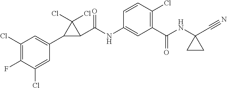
C1=C(Cl)C(F)=C(Cl)C=C1C1C(C(NC2=CC(C(NC3(C#N)CC3)=O)=C(Cl)C=C2)=O)C1(Cl)Cl
